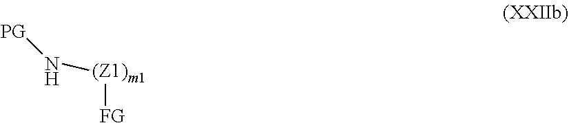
N([(Z1)m1][FG])[PG]
